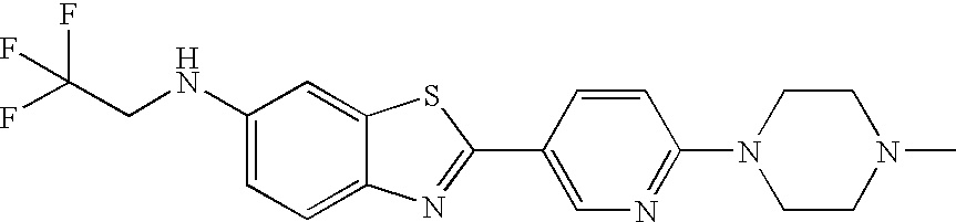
C1(NCC(F)(F)F)=CC=C2C(=C1)SC(C1=CN=C(N3CCN(C)CC3)C=C1)=N2
